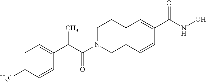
C(C(N1CC2=C(CC1)C=C(C(NO)=O)C=C2)=O)(C1=CC=C(C)C=C1)C
